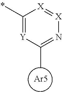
C1(C)=N[X]=[X]C(C)=[Y]1.[Ar5]
